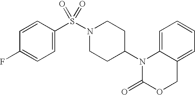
C1=C2C(=CC=C1)COC(=O)N2C1CCN(S(=O)(=O)C2=CC=C(F)C=C2)CC1
